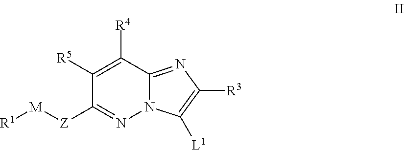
C1([R5])=C([R4])C2=NC([R3])=C([L1])N2N=C1[Z][M][R1]
